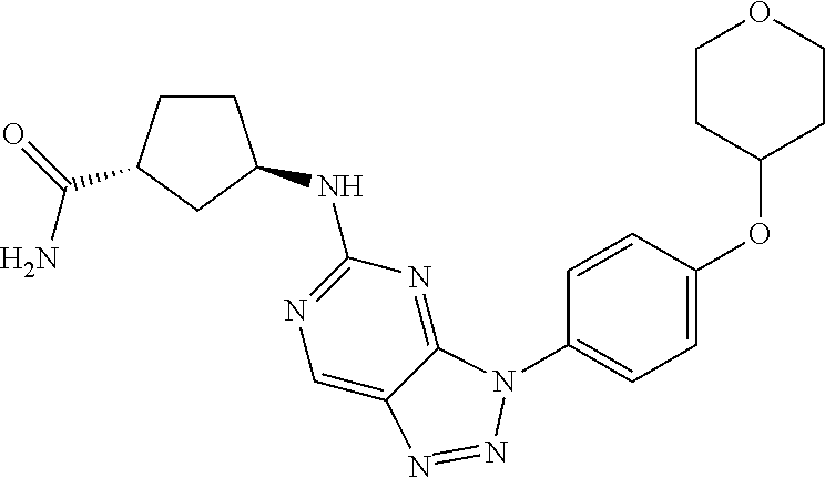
C1CC(C(N)=O)CC1NC1=NC=C2C(=N1)N(C1=CC=C(OC3CCOCC3)C=C1)N=N2
